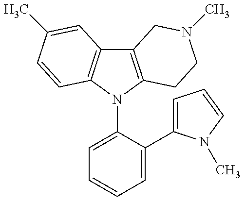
C12=C(N(C3=CC=CC=C3C3=CC=CN3C)C3=C1C=C(C)C=C3)CCN(C)C2
